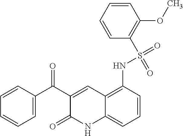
C1=CC=CC=C1C(C1=CC2=C(NS(=O)(=O)C3=C(OC)C=CC=C3)C=CC=C2NC1=O)=O
